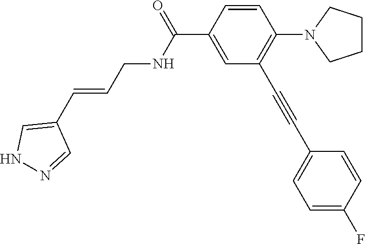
C1=CC(C(=O)NCC=CC2=CNN=C2)=CC(C#CC2=CC=C(F)C=C2)=C1N1CCCC1
